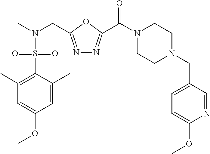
N1=C(CN(C)S(C2=C(C)C=C(OC)C=C2C)(=O)=O)OC(C(N2CCN(CC3=CC=C(OC)N=C3)CC2)=O)=N1
